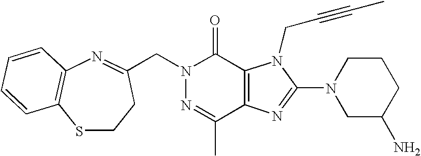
N1=C(C)C2=C(C(=O)N1CC1=NC3=C(SCC1)C=CC=C3)N(CC#CC)C(N1CC(N)CCC1)=N2
